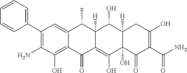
C1(C2=CC=CC=C2)=C(N)C(O)=C2C(=C1)C(C)C1([H])C(=C(O)C3(O)C([H])(C1O)CC(O)=C(C(N)=O)C3=O)C2=O
